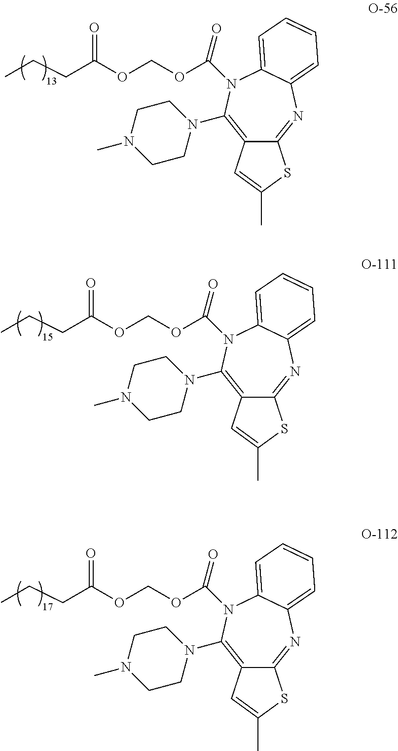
CCCC(OCOC(=O)N1C2=CC=CC=C2N=C2C(=C1N1CCN(C)CC1)C=C(C)S2)=O.CCCC(OCOC(=O)N1C2=CC=CC=C2N=C2C(=C1N1CCN(C)CC1)C=C(C)S2)=O.CCCC(OCOC(=O)N1C2=CC=CC=C2N=C2C(=C1N1CCN(C)CC1)C=C(C)S2)=O
